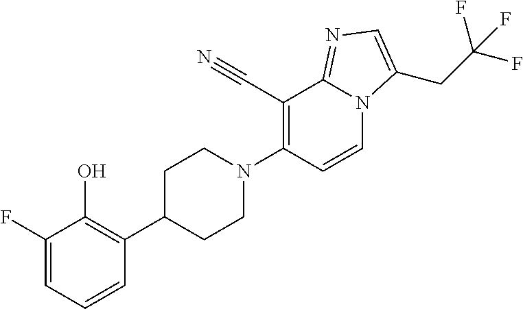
C1(F)=CC=CC(C2CCN(C3=C(C#N)C4=NC=C(CC(F)(F)F)N4C=C3)CC2)=C1O
